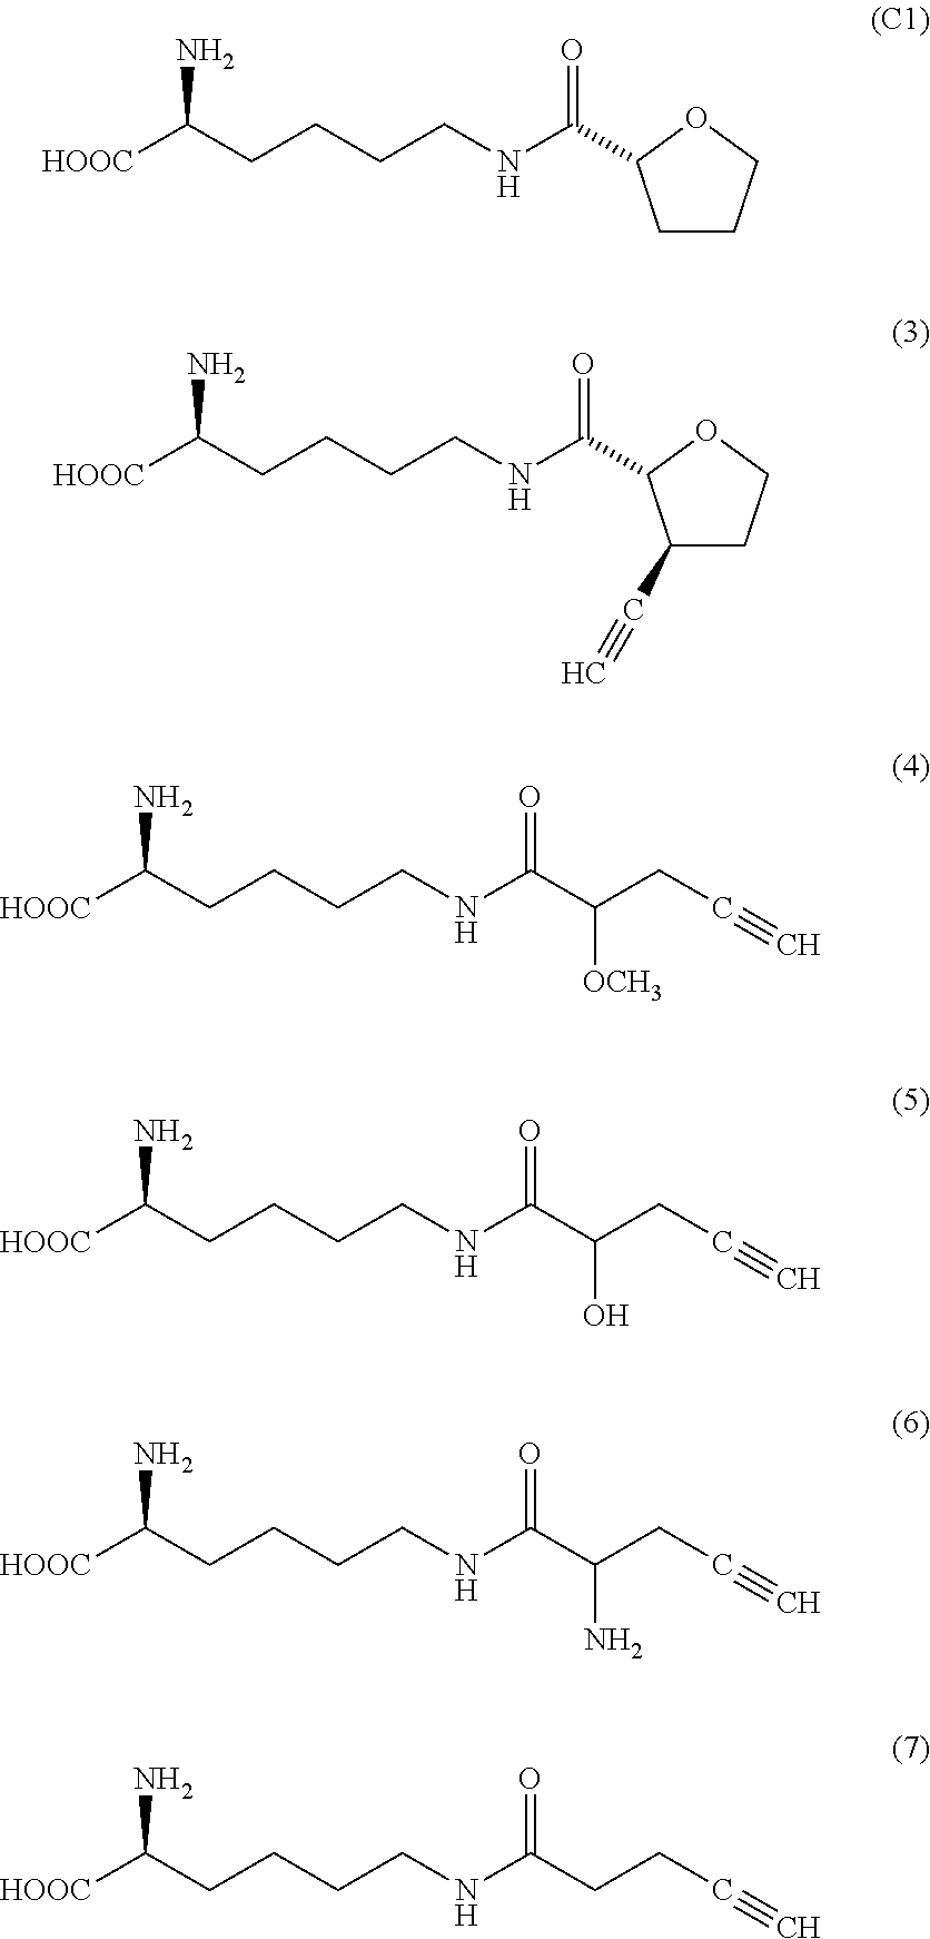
C1CCOC1C(NCCCCC([HOOC])N)=O.C1(C#C)CCOC1C(NCCCCC([HOOC])N)=O.C(C(NCCCCC([HOOC])N)=O)(CC#C)[OCH3].C(C(NCCCCC([HOOC])N)=O)(CC#C)O.C(C(NCCCCC([HOOC])N)=O)(CC#C)N.C(C(NCCCCC([HOOC])N)=O)CC#C
